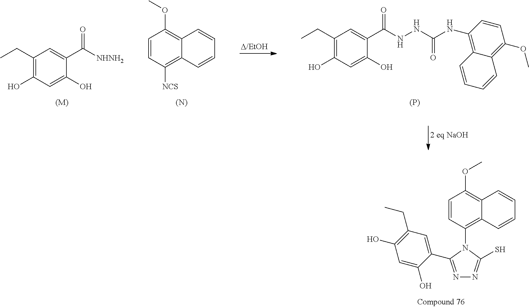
C1=CC(N2C(C3=CC(CC)=C(O)C=C3O)=NN=C2S)=C2C(=C1OC)C=CC=C2.CCC1=C(O)C=C(O)C(C([NHNH2])=O)=C1.[(M)].C1=CC([NCS])=C2C(=C1OC)C=CC=C2.[(N)].CCC1=C(O)C=C(O)C(C(NNC(NC2=C3C(=C(OC)C=C2)C=CC=C3)=O)=O)=C1.[(P)]
